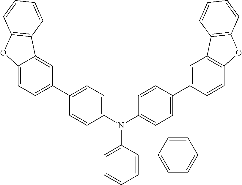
N(C1=CC=C(C2=CC3=C(C=C2)OC2=C3C=CC=C2)C=C1)(C1=CC=C(C2=CC=C3C(=C2)C2=C(O3)C=CC=C2)C=C1)C1=CC=CC=C1C1=CC=CC=C1
